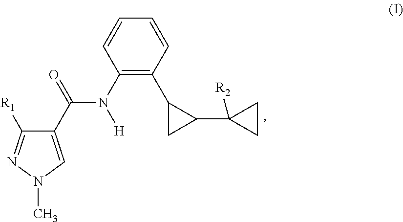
C1(C(=O)N([H])C2=C(C3CC3C3([R2])CC3)C=CC=C2)=CN(C)N=C1[R1]
